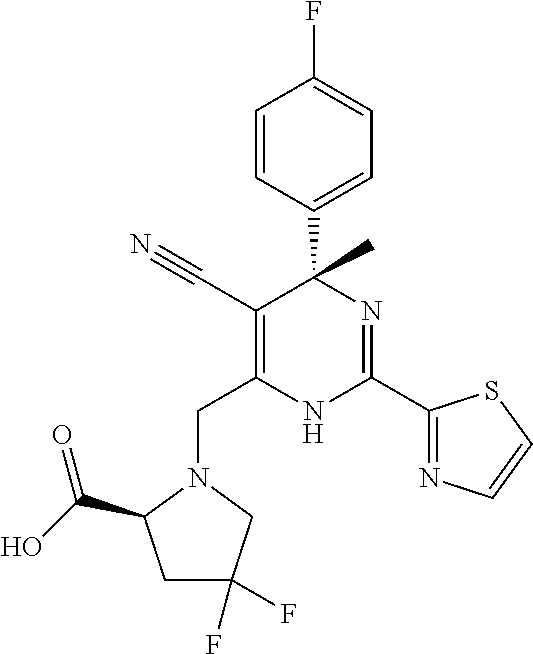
C(C1=C(C#N)C(C2=CC=C(F)C=C2)(C)N=C(C2=NC=CS2)N1)N1CC(F)(F)CC1C(O)=O
